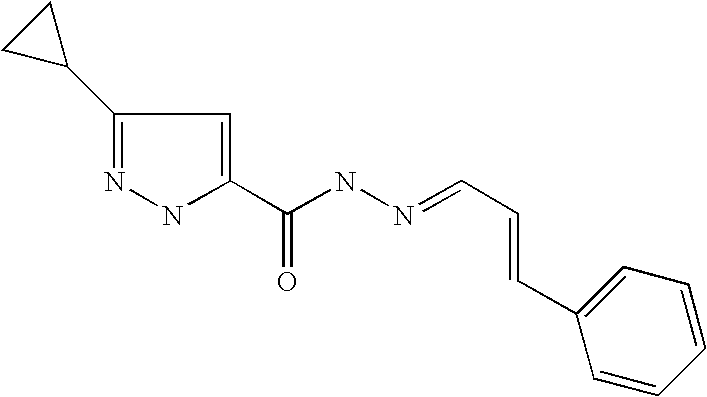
N1=C(C2CC2)C=C(C(=O)NN=CC=CC2=CC=CC=C2)N1
